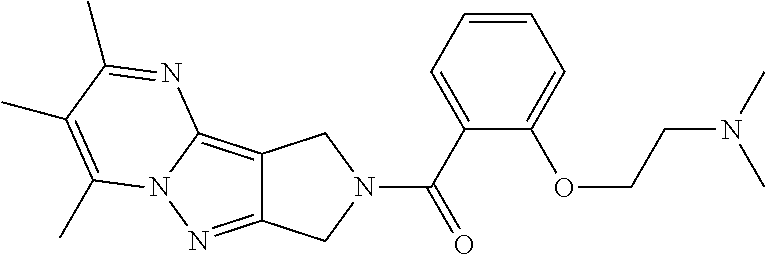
C1=CC=C(C(=O)N2CC3=NN4C(=C3C2)N=C(C)C(C)=C4C)C(OCCN(C)C)=C1
